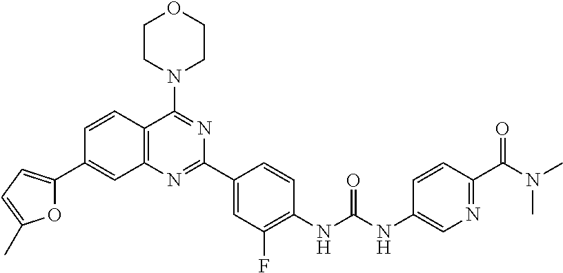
C1=CC2=C(C=C1C1=CC=C(C)O1)N=C(C1=CC(F)=C(NC(NC3=CN=C(C(N(C)C)=O)C=C3)=O)C=C1)N=C2N1CCOCC1
